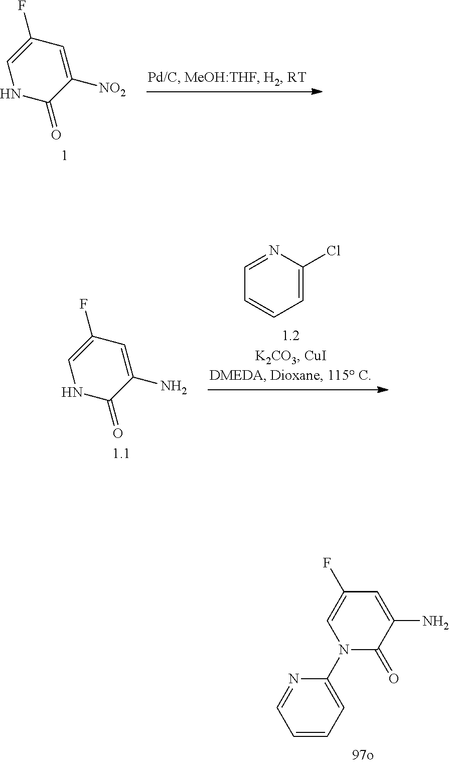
C1=C([NO2])C(=O)NC=C1F.C1=C(N)C(=O)NC=C1F.N1=CC=CC=C1Cl.C1(F)=CN(C2=CC=CC=N2)C(=O)C(N)=C1
